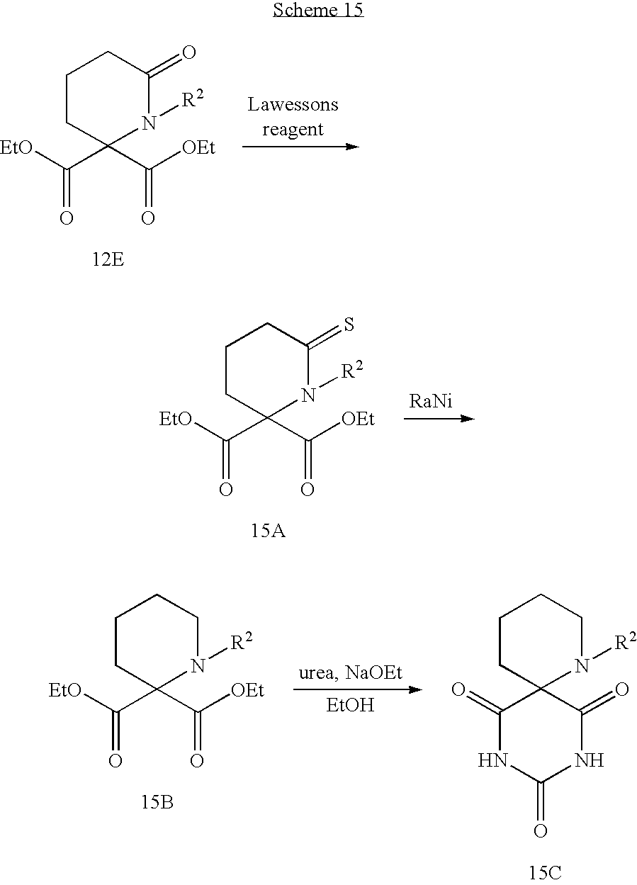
[EtO]C(C1(C([OEt])=O)N([R2])C(=O)CCC1)=O.[EtO]C(C1(C([OEt])=O)N([R2])C(=S)CCC1)=O.[RaNi].[EtO]C(C1(C([OEt])=O)N([R2])CCCC1)=O.[EtOH].C1CC2(N([R2])CC1)C(=O)NC(=O)NC2=O.[15C].[15B]
